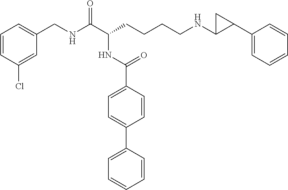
C1=CC(Cl)=CC(CNC(C(CCCCNC2C(C3=CC=CC=C3)C2)NC(C2=CC=C(C3=CC=CC=C3)C=C2)=O)=O)=C1
